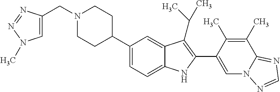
C1=C(C2=C(C(C)C)C3=CC(C4CCN(CC5=CN(C)N=N5)CC4)=CC=C3N2)C(C)=C(C)C2=NC=NN12
